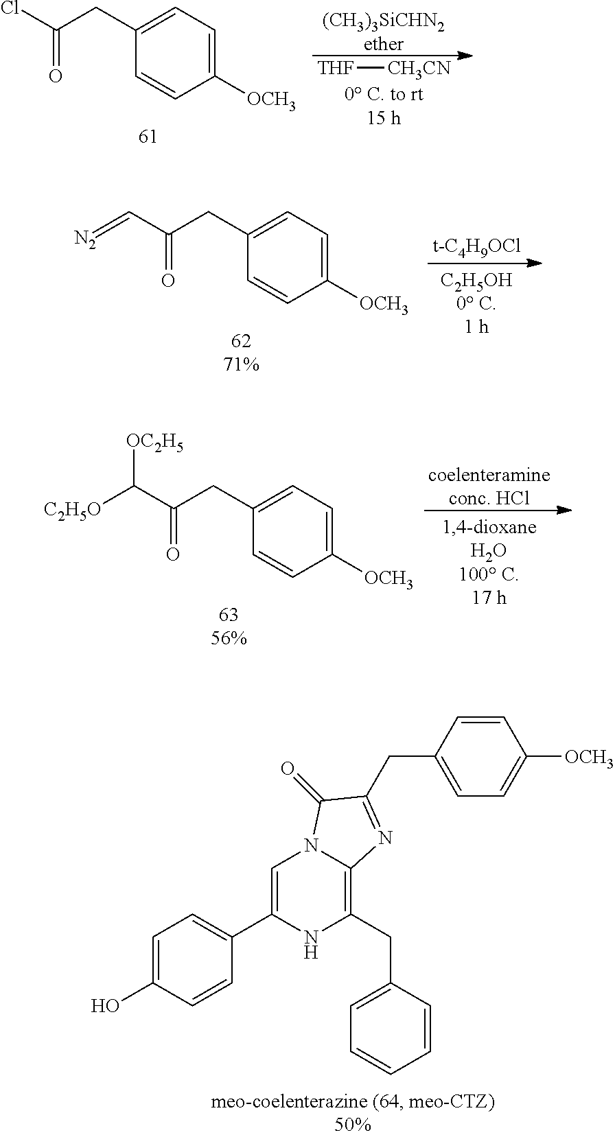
C(CC1=CC=C([OCH3])C=C1)(Cl)=O.[THF][CH3CN].[(CH3)3SiCHN2ether].C(=O)(C=[N2])CC1=CC=C([OCH3])C=C1.[t-C4H9OCl].C(=O)(C([C2H5O])[OC2H5])CC1=CC=C([OCH3])C=C1.[coelenteramineconc. HCl].C1=C(O)C=CC(C2=CN3C(=C(CC4=CC=CC=C4)N2)N=C(CC2=CC=C([OCH3])C=C2)C3=O)=C1
